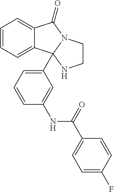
C12=CC=CC=C1C1(C3=CC=CC(NC(C4=CC=C(F)C=C4)=O)=C3)N(C2=O)CCN1
